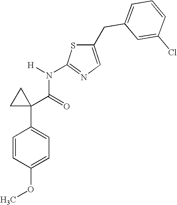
C1=CC(OC)=CC=C1C1(C(=O)N([H])C2=NC=C(CC3=CC=CC(Cl)=C3)S2)CC1
